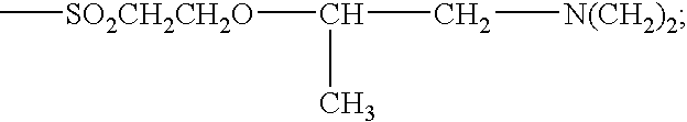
C[SO2CH2CH2O]C(C[N(CH2)2])C
